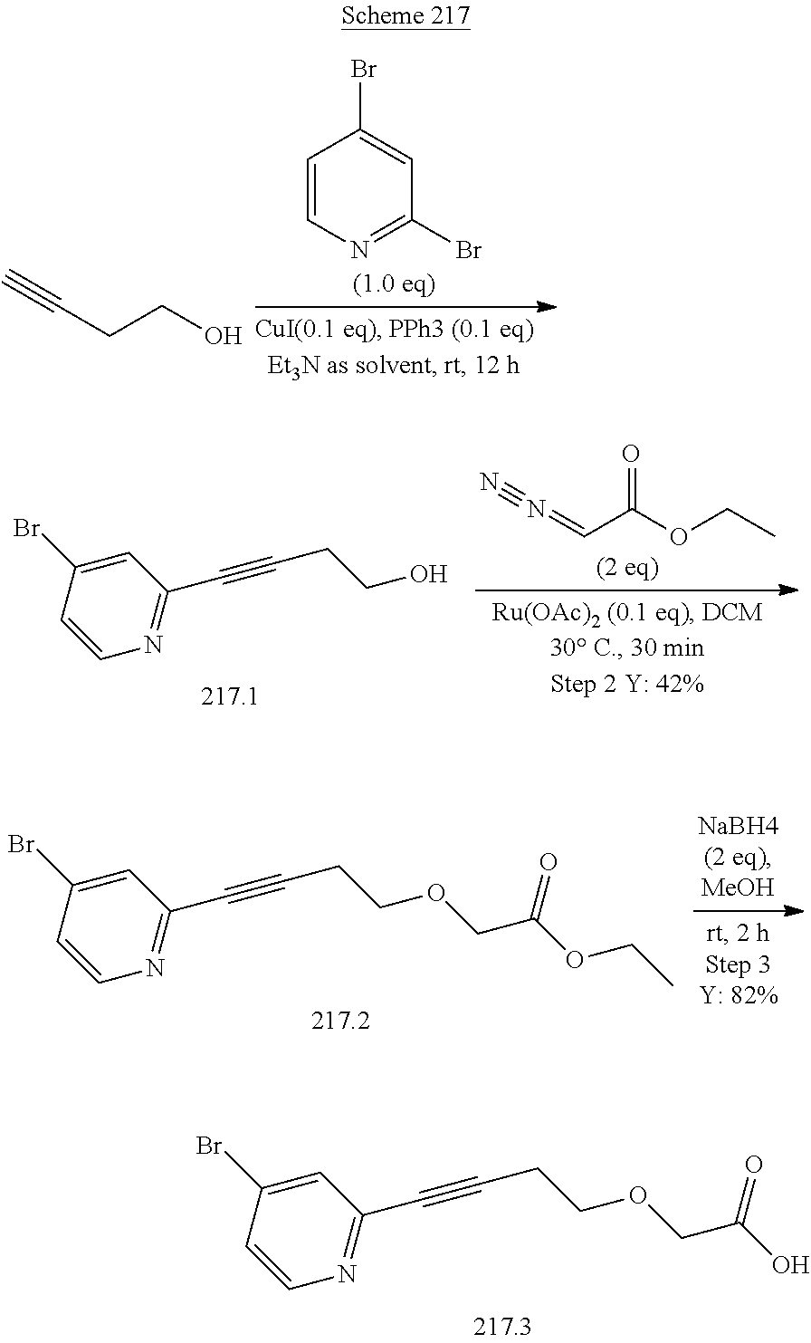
C1=CN=C(Br)C=C1Br.C(CO)C#C.N#N=CC(OCC)=O.N1=C(C#CCCO)C=C(Br)C=C1.N1=C(C#CCCOCC(O)=O)C=C(Br)C=C1.N1=C(C#CCCOCC(OCC)=O)C=C(Br)C=C1
